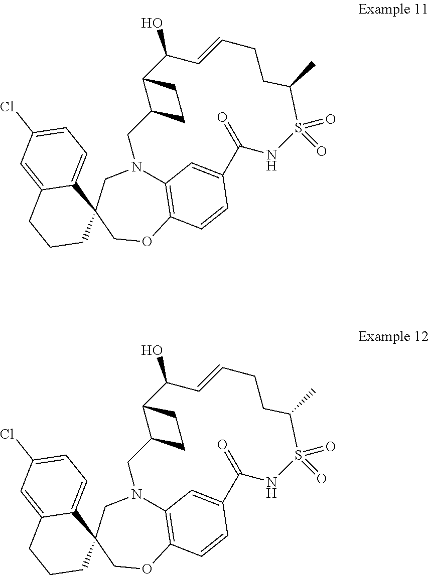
C12=C3OCC4(CN1CC1C(C(O)C=CCCC(C)S(=O)(=O)NC(=O)C(=C2)C=C3)CC1)C1=CC=C(Cl)C=C1CCC4.C12=C3OCC4(CN1CC1C(C(O)C=CCCC(C)S(=O)(=O)NC(=O)C(=C2)C=C3)CC1)C1=CC=C(Cl)C=C1CCC4
